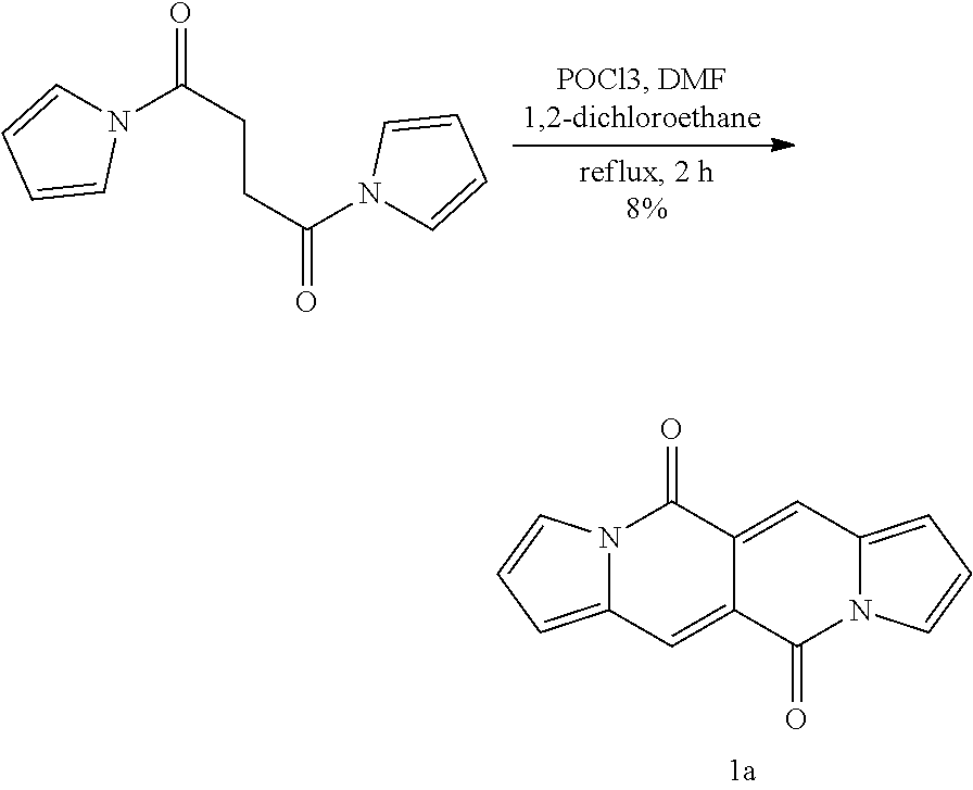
C(CC(=O)N1C=CC=C1)C(N1C=CC=C1)=O.N12C(=CC=C1)C=C1C(=CC3=CC=CN3C1=O)C2=O
